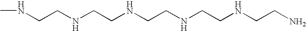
N(CCNCCNCCNCCNCCN)C
